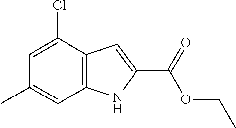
C12=C(C(Cl)=CC(C)=C1)C=C(C(=O)OCC)N2
